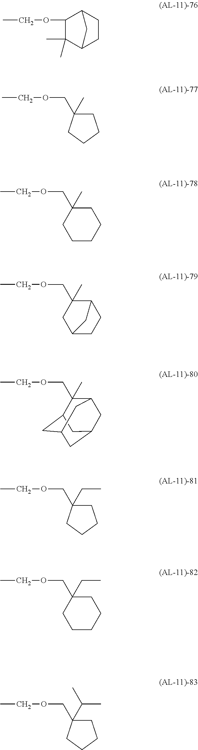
CCOC1C(C)(C)C2CCC1C2.CCOCC1(C)CCCC1.CCOCC1(C)CCCCC1.CCOCC1(C)CC2CCC1C2.CCOCC1(C)C2CC3CC(CC1C3)C2.CCOCC1(CC)CCCC1.CCOCC1(CC)CCCCC1.CCOCC1(C(C)C)CCCC1
